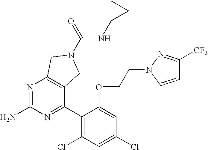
N1=C(N)N=C(C2=C(Cl)C=C(Cl)C=C2OCCN2C=CC([CF3])=N2)C2=C1CN(C(NC1CC1)=O)C2
